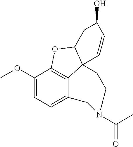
C1(OC)=CC=C2C3=C1OC1C3(C=CC(O)C1)CCN(C(C)=O)C2
